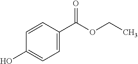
C1=CC(O)=CC=C1C(OCC)=O
